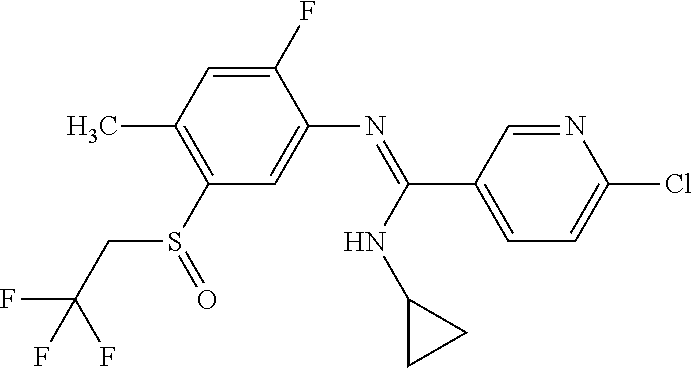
S(C1=C(C)C=C(F)C(N=C(NC2CC2)C2=CC=C(Cl)N=C2)=C1)(=O)CC(F)(F)F
